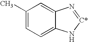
C1(C)=CC=C2C(=C1)N=[C*]N2
